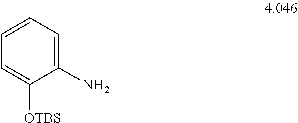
C1(N)=CC=CC=C1[OTBS]
